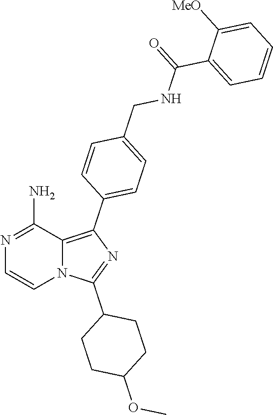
N12C(=C(C3=CC=C(CNC(C4=CC=CC=C4[MeO])=O)C=C3)N=C1C1CCC(OC)CC1)C(N)=NC=C2
